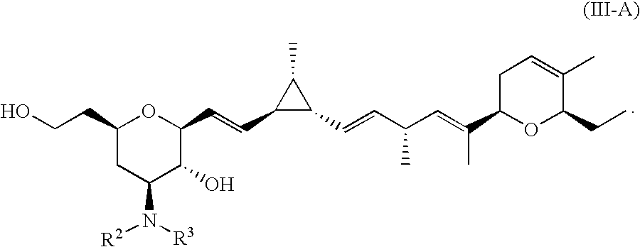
C1(CCO)CC(N([R3])[R2])C(O)C(C=CC2C(C=CC(C=C(C)C3OC(CC)C(C)=CC3)C)C2C)O1
